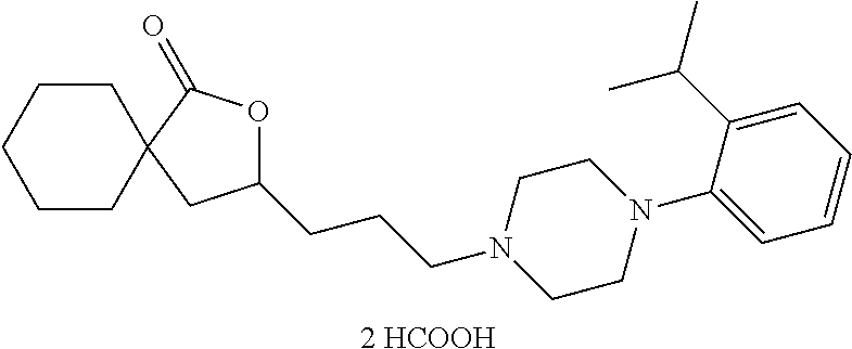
[2 HCOOH].C12(CC(CCCN3CCN(C4=CC=CC=C4C(C)C)CC3)OC1=O)CCCCC2
